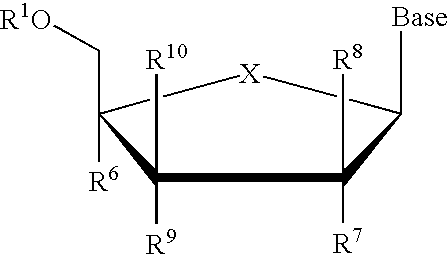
[Base]C1C([R7])([R8])C([R9])([R10])C(C[R1O])([R6])[X]1
